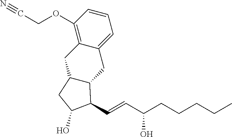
C1(OCC#N)=C2C(=CC=C1)CC1C(C2)CC(O)C1C=CC(CCCCC)O
